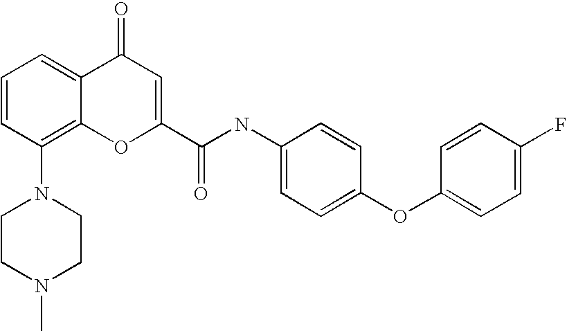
N1(C2=C3C(=CC=C2)C(=O)C=C(C(NC2=CC=C(OC4=CC=C(F)C=C4)C=C2)=O)O3)CCN(C)CC1
